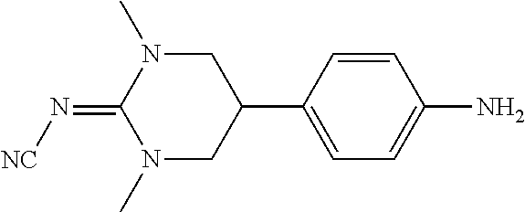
C1=CC(C2CN(C)C(=N[NC])N(C)C2)=CC=C1N
